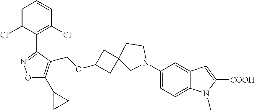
C1=C(Cl)C(C2=NOC(C3CC3)=C2COC2CC3(C2)CN(C2=CC=C4C(=C2)C=C([COOH])N4C)CC3)=C(Cl)C=C1
